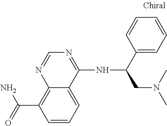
C12=C(C(=O)N)C=CC=C1C(NC(CN(C)C)C1=CC=CC=C1)=NC=N2
